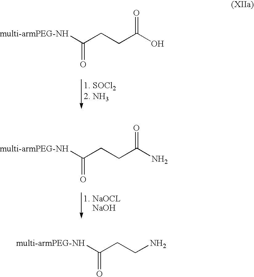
[multi-armPEG-NH]C(CCC(O)=O)=O.[multi-armPEG-NH]C(CCC(N)=O)=O.[multi-armPEG-NH]C(CCN)=O
